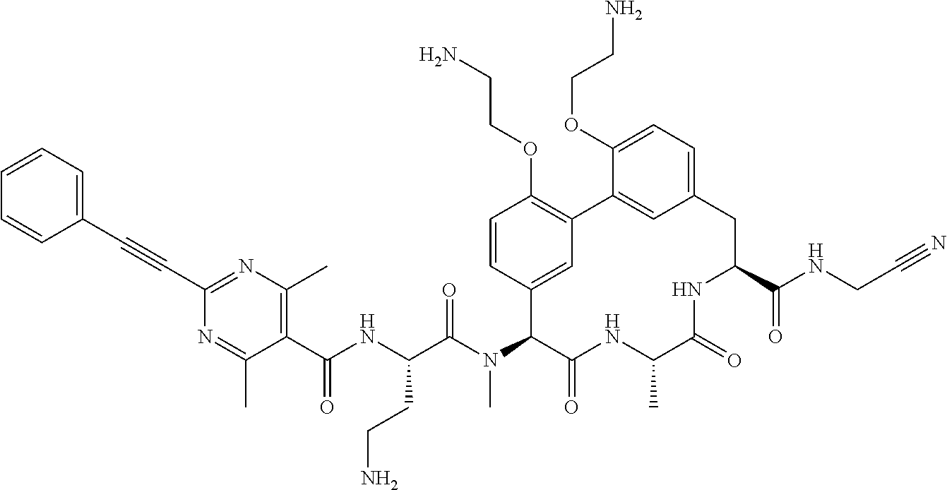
C1(C(NC(C(N(C2C(=O)NC(C)C(=O)NC(C(NCC#N)=O)CC3=CC=C(OCCN)C(=C3)C3=C(OCCN)C=CC2=C3)C)=O)CCN)=O)=C(C)N=C(C#CC2=CC=CC=C2)N=C1C
